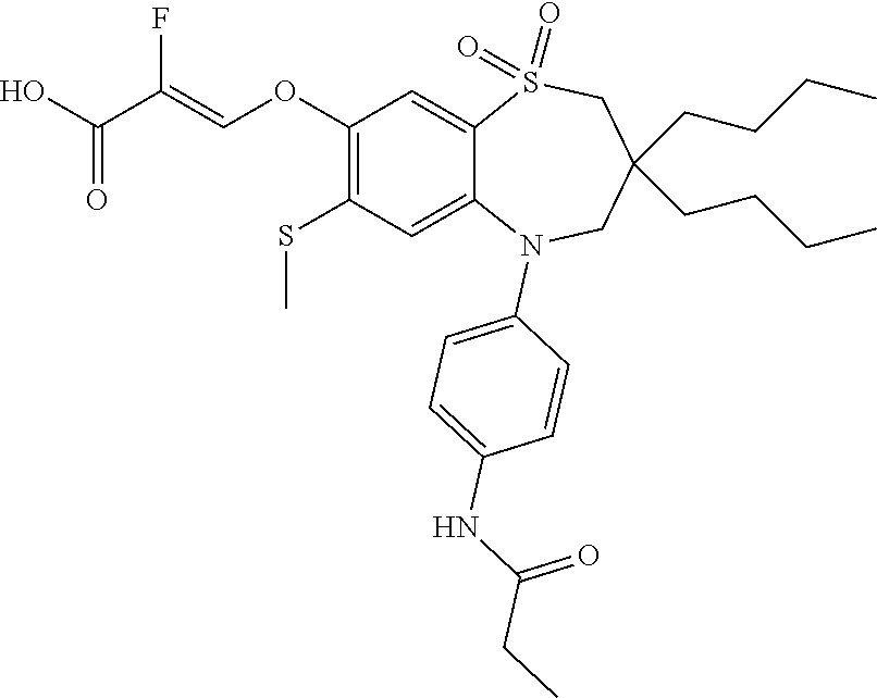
OC(=O)C(F)=COC1=C(SC)C=C2C(=C1)S(=O)(=O)CC(CCCC)(CCCC)CN2C1=CC=C(NC(CC)=O)C=C1
